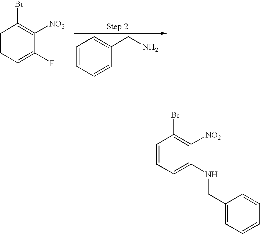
C1=CC=CC(CN)=C1.C1=CC=C(F)C([NO2])=C1Br.C1=CC=C(NCC2=CC=CC=C2)C([NO2])=C1Br
